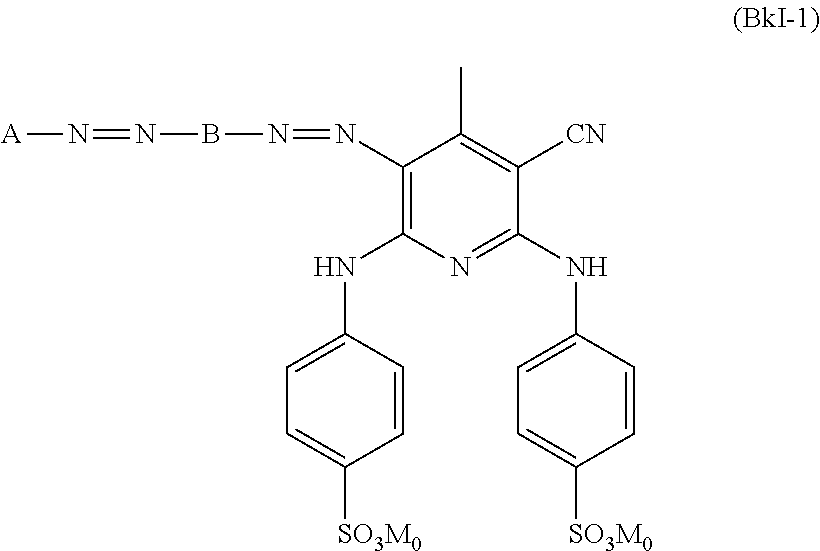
C1=CC(NC2=C(N=NBN=N[A])C(C)=C([CN])C(NC3=CC=C([SO3M0])C=C3)=N2)=CC=C1[SO3M0]
